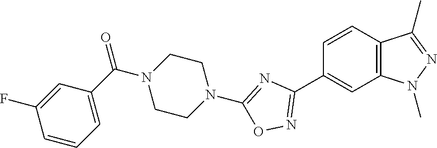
C1=CC2=C(C=C1C1=NOC(N3CCN(C(C4=CC=CC(F)=C4)=O)CC3)=N1)N(C)N=C2C
